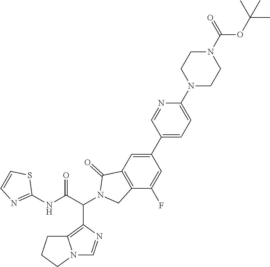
C12=C(C(C(NC3=NC=CS3)=O)N3CC4=C(C3=O)C=C(C3=CC=C(N5CCN(C(=O)OC(C)(C)C)CC5)N=C3)C=C4F)N=CN1CCC2
